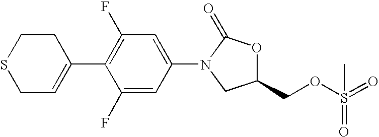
C1C=C(C2=C(F)C=C(N3CC(COS(=O)(C)=O)OC3=O)C=C2F)CCS1
